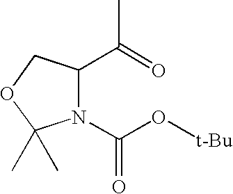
C1(C(=O)C)N(C(O[t-Bu])=O)C(C)(C)OC1
